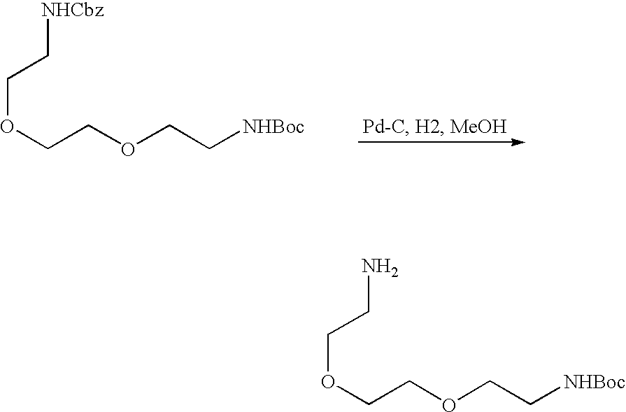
C(COCC[NHBoc])OCC[NHCbz].C(COCC[NHBoc])OCCN
